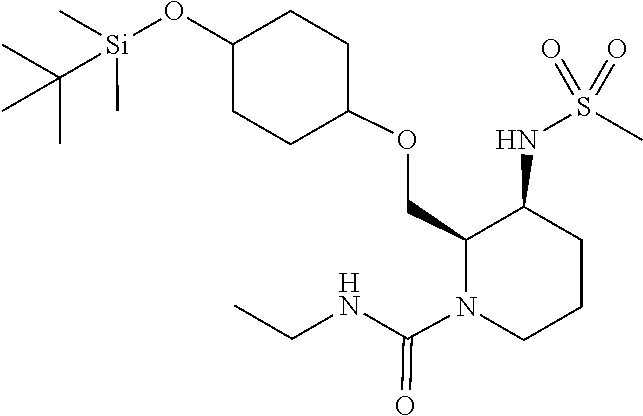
[Si](C(C)(C)C)(C)(C)OC1CCC(OCC2C(NS(C)(=O)=O)CCCN2C(NCC)=O)CC1
